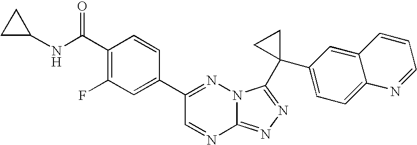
C12=NN=C(C3(C4=CC=C5C(=C4)C=CC=N5)CC3)N1N=C(C1=CC(F)=C(C(NC3CC3)=O)C=C1)C=N2
